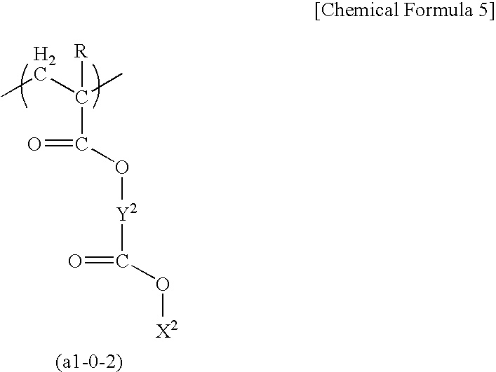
[R]C(CC)(C)C(O[Y2]C(=O)O[X2])=O
